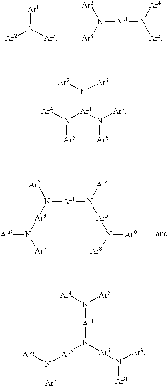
[Ar1]N([Ar3])[Ar2].N([Ar1]N([Ar4])[Ar5])([Ar2])[Ar3].N([Ar1]N([Ar4])[Ar5]N([Ar9])[Ar8])([Ar2])[Ar3]N([Ar6])[Ar7].N([Ar1](N([Ar7])[Ar6])N([Ar4])[Ar5])([Ar2])[Ar3].[Ar1](N([Ar3]N([Ar8])[Ar9])[Ar2]N([Ar6])[Ar7])N([Ar5])[Ar4]
